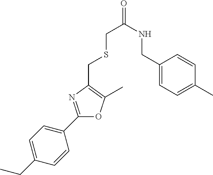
C1(CC)=CC=C(C2=NC(CSCC(=O)NCC3=CC=C(C)C=C3)=C(C)O2)C=C1
